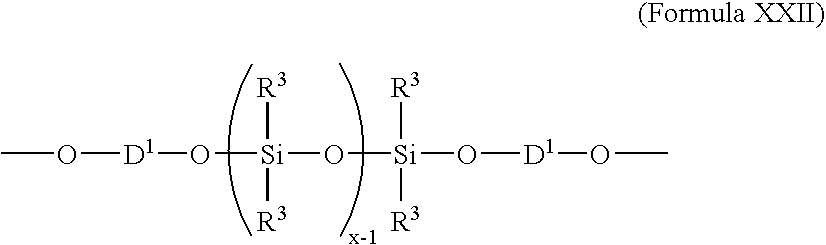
CO[D1]O[Si](O[Si](O[D1]OC)([R3])[R3])([R3])[R3]
